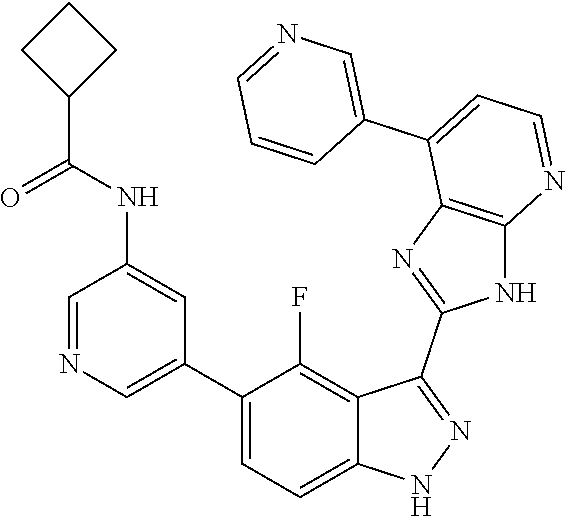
C1=NC=C(C2=CC=C3C(=C2F)C(C2=NC4=C(N2)N=CC=C4C2=CN=CC=C2)=NN3)C=C1NC(=O)C1CCC1
